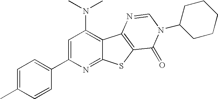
C1=C(C)C=CC(C2=CC(N(C)C)=C3C(=N2)SC2=C3N=CN(C3CCCCC3)C2=O)=C1
